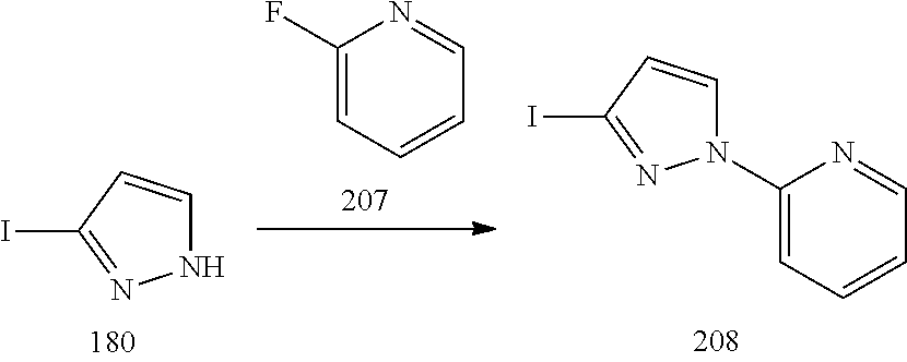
N1C=CC(I)=N1.FC1=CC=CC=N1.C1(N2C=CC(I)=N2)=CC=CC=N1
